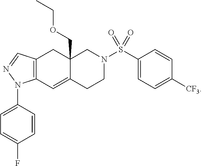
C12=C(C=C3C(COCC)(C1)CN(S(C1=CC=C([CF3])C=C1)(=O)=O)CC3)N(C1=CC=C(F)C=C1)N=C2
